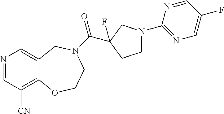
N1=CC([CN])=C2C(=C1)CN(C(=O)C1(F)CN(C3=NC=C(F)C=N3)CC1)CCO2
